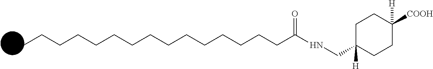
CCCCCCCCCCCCCCCC(NCC1([H])CCC([H])([COOH])CC1)=O
